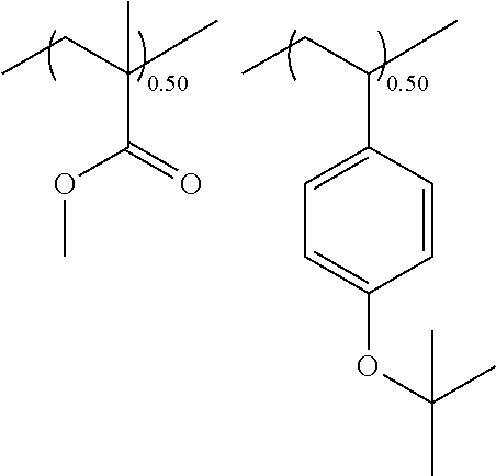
C1=CC(C(CC)C)=CC=C1OC(C)(C)C.O=C(OC)C(CC)(C)C
